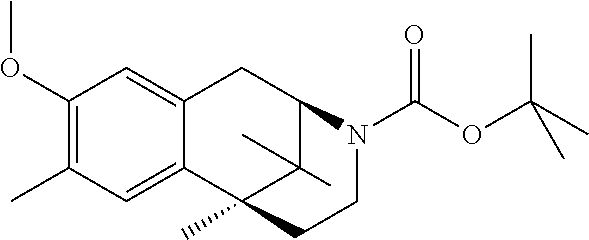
C1(OC)=C(C)C=C2C(=C1)CC1C(C)(C)C2(C)CCN1C(OC(C)(C)C)=O
